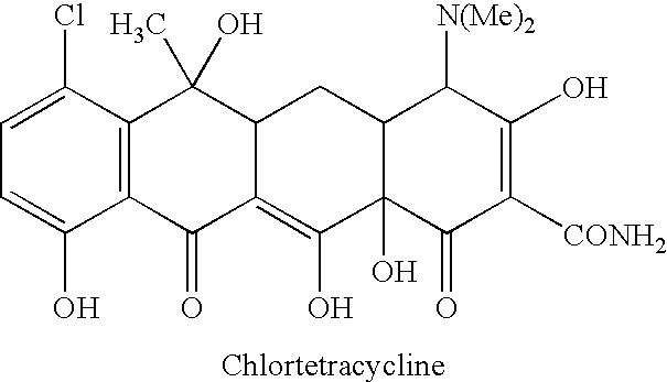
C1=C(Cl)C2=C(C(O)=C1)C(=O)C1=C(O)C3(O)C(CC1C2(C)O)C([N(Me)2])C(O)=C([CONH2])C3=O
